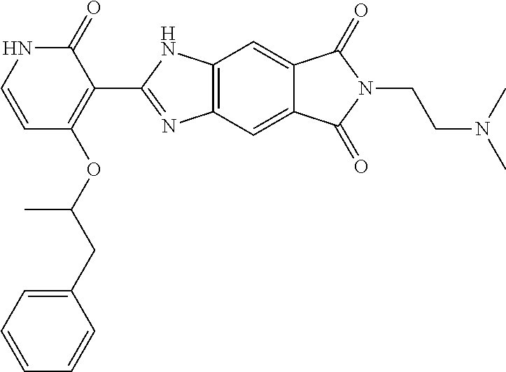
C1(=O)NC=CC(OC(CC2=CC=CC=C2)C)=C1C1=NC2=C(N1)C=C1C(=C2)C(=O)N(CCN(C)C)C1=O
